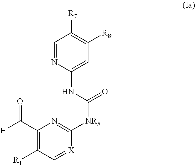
C1=NC(NC([NR5]C2=NC(C([H])=O)=C([R1])C=[X]2)=O)=CC([R8])=C1[R7]
